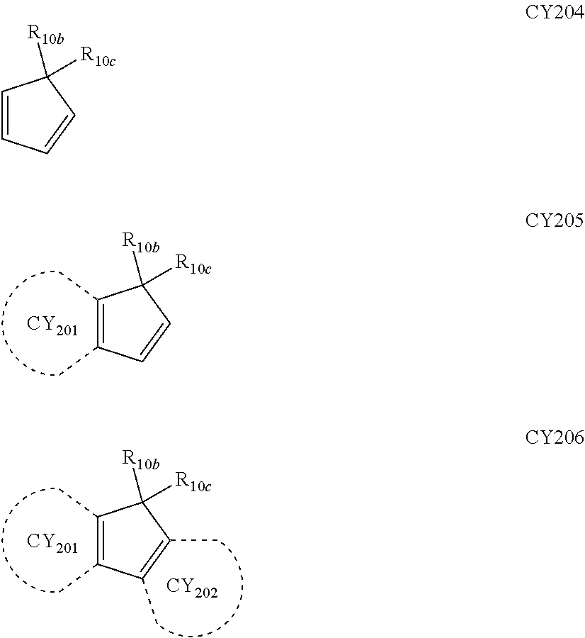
[CY201].C1(C)=C(C)C=CC1([R10b])[R10c].[CY201].[CY202].C1(C)=C(C)C(C)=C(C)C1([R10b])[R10c].C1=CC=CC1([R10b])[R10c]
